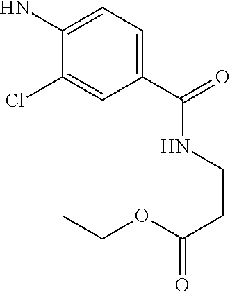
C1(C(=O)NCCC(=O)OCC)=CC=C(N)C(Cl)=C1
